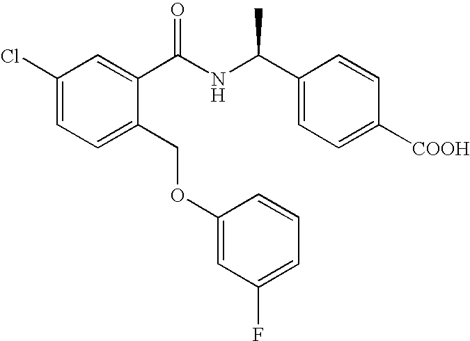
C1(Cl)=CC=C(COC2=CC(F)=CC=C2)C(C(NC(C2=CC=C([COOH])C=C2)C)=O)=C1
